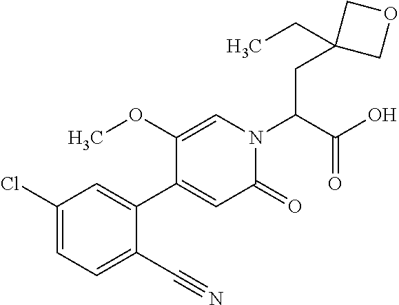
C(C(N1C=C(OC)C(C2=CC(Cl)=CC=C2C#N)=CC1=O)C(O)=O)C1(CC)COC1
